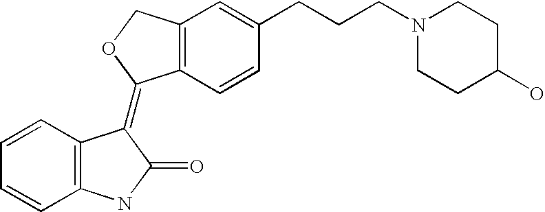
C12=C(C=CC(CCCN3CCC(O)CC3)=C1)C(=C1C3=C(C=CC=C3)NC1=O)OC2
